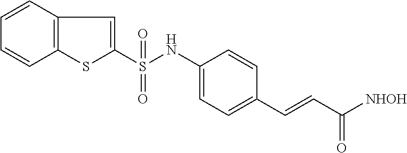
C12=C(SC(S(NC3=CC=C(C=CC([NHOH])=O)C=C3)(=O)=O)=C1)C=CC=C2
